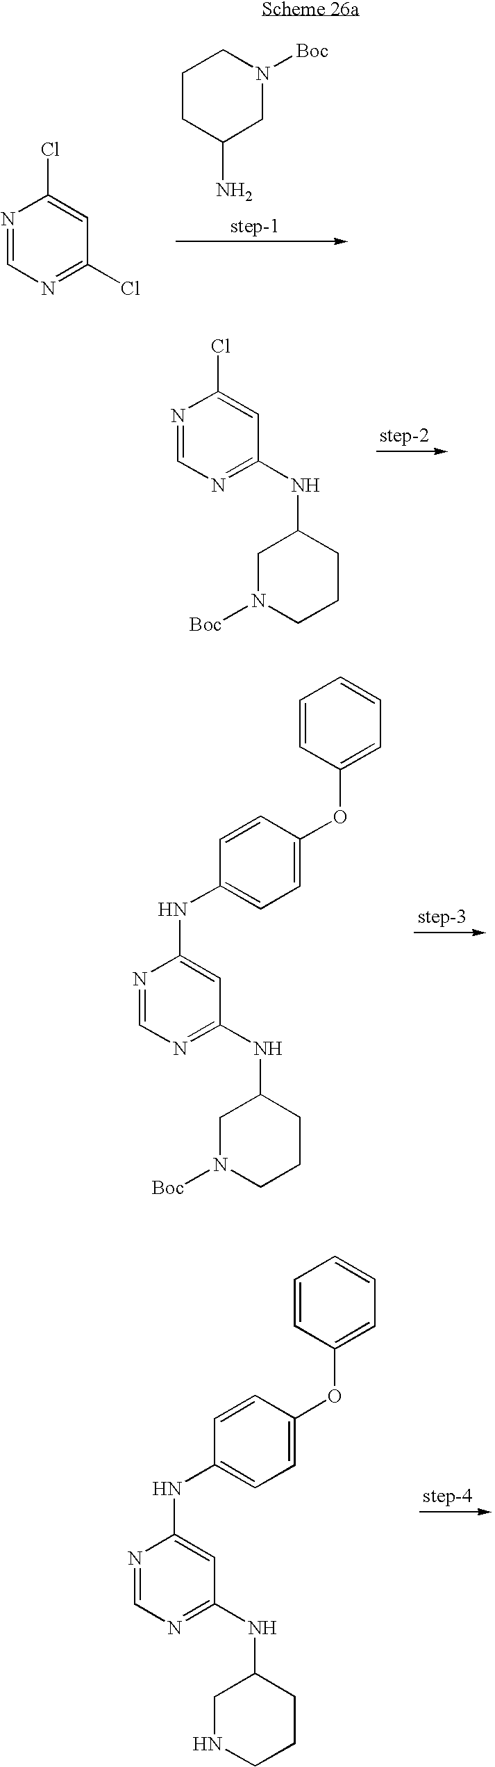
ClC1=CC(Cl)=NC=N1.C1CC(N)CN([Boc])C1.ClC1=CC(NC2CN([Boc])CCC2)=NC=N1.N(C1=CC(NC2CN([Boc])CCC2)=NC=N1)C1=CC=C(OC2=CC=CC=C2)C=C1.N(C1=CC(NC2CNCCC2)=NC=N1)C1=CC=C(OC2=CC=CC=C2)C=C1
